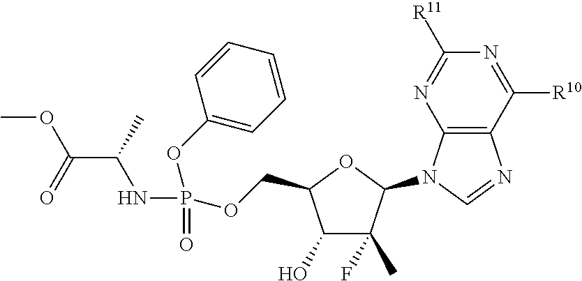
C1(O)C(F)(C)C(N2C3=C(C([R10])=NC([R11])=N3)N=C2)OC1COP(=O)(NC(C(=O)OC)C)OC1=CC=CC=C1
